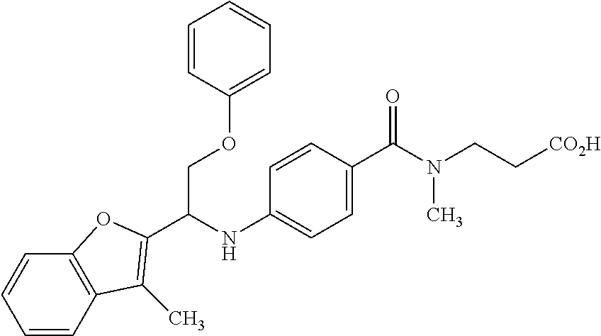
N(C1=CC=C(C(=O)N(CC[CO2H])C)C=C1)C(COC1=CC=CC=C1)C1=C(C)C2=C(C=CC=C2)O1
